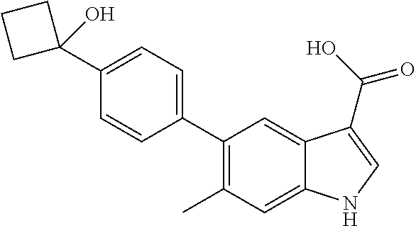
C1(C2=C(C)C=C3C(=C2)C(C(O)=O)=CN3)=CC=C(C2(O)CCC2)C=C1
